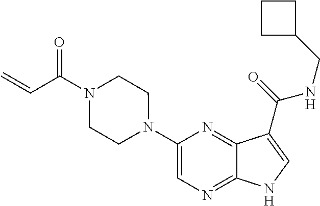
C1(N2CCN(C(C=C)=O)CC2)=CN=C2C(=N1)C(C(=O)NCC1CCC1)=CN2
